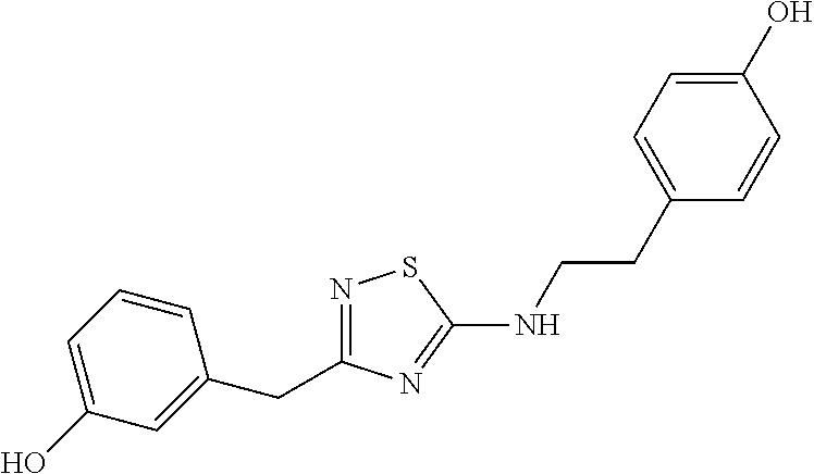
N1=C(CC2=CC(O)=CC=C2)N=C(NCCC2=CC=C(O)C=C2)S1
